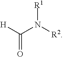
C(N([R2])[R1])([H])=O
